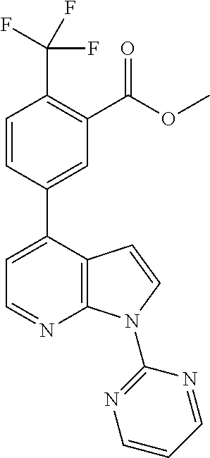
C1=CC(C2=CC=NC3=C2C=CN3C2=NC=CC=N2)=CC(C(OC)=O)=C1C(F)(F)F
